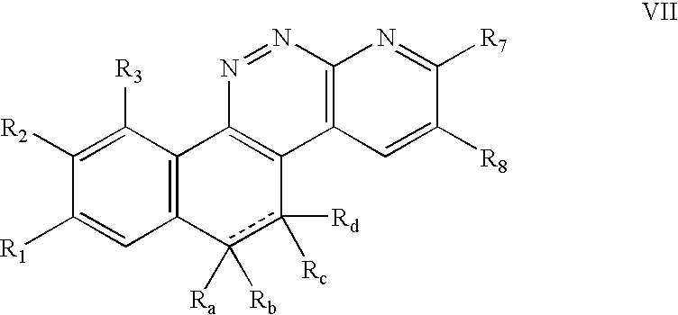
C12=C(C([R3])=C([R2])C([R1])=C1)C1=C(c([Rd])([Rc])c2([Ra])[Rb])C2=C(N=N1)N=C([R7])C([R8])=C2
